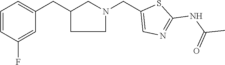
C1=CC=C(CC2CN(CC3=CN=C(NC(=O)C)S3)CC2)C=C1F
